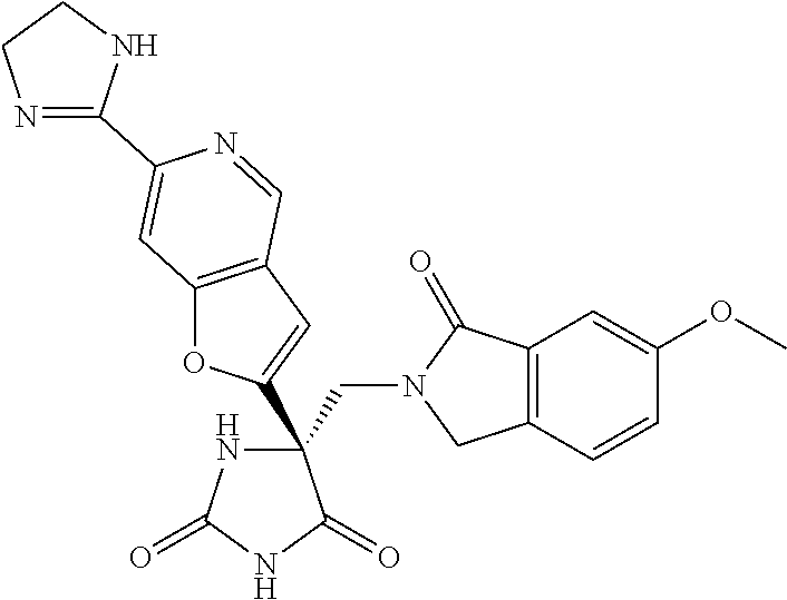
C(C1(C2=CC3=C(O2)C=C(C2=NCCN2)N=C3)NC(=O)NC1=O)N1CC2=C(C1=O)C=C(OC)C=C2
